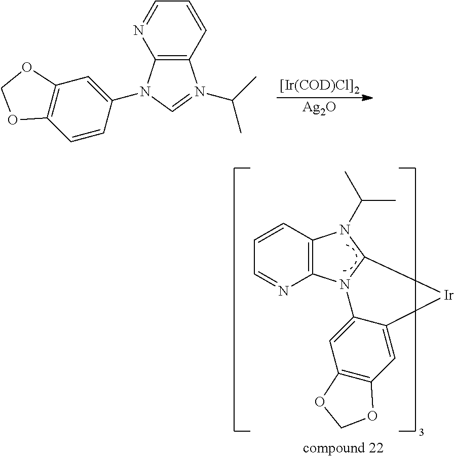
C12=C(C=CC=N1)N(C(C)C)=CN2C1=CC2=C(C=C1)OCO2.[[Ir(COD)Cl]2].[Ag2O].C12=C(C=CC=N1)N(C(C)C)C1N2C2=CC3=C(C=C2[Ir]1)OCO3
